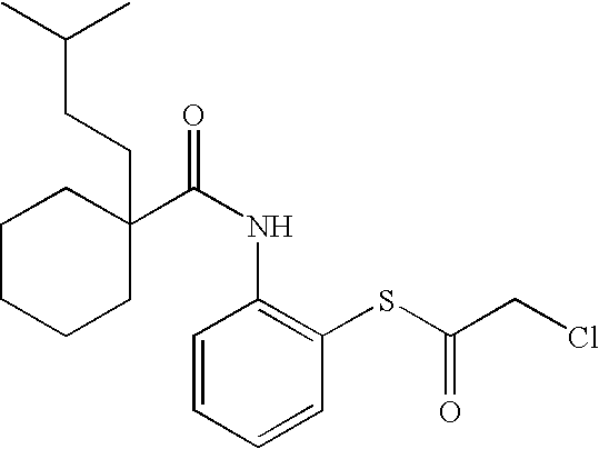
C1CCCC(C(NC2=C(SC(CCl)=O)C=CC=C2)=O)(CCC(C)C)C1
